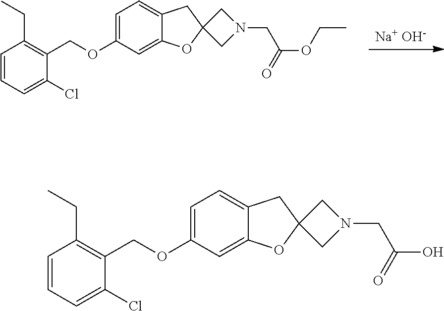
[Na+ OH-].C1=C(OCC2=C(CC)C=CC=C2Cl)C=C2C(=C1)CC1(O2)CN(CC(OCC)=O)C1.C1=C(OCC2=C(CC)C=CC=C2Cl)C=C2C(=C1)CC1(O2)CN(CC(O)=O)C1
